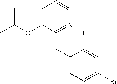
C1=C(OC(C)C)C(CC2=CC=C(Br)C=C2F)=NC=C1
